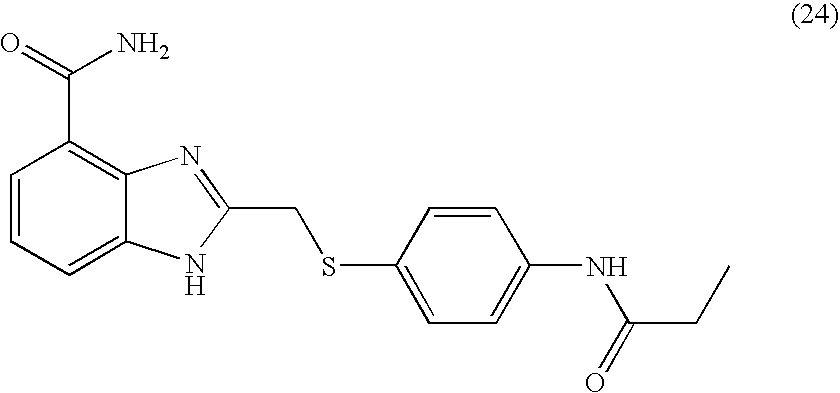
C1=CC=C2C(=C1C(=O)N)N=C(CSC1=CC=C(NC(CC)=O)C=C1)[N H]2
